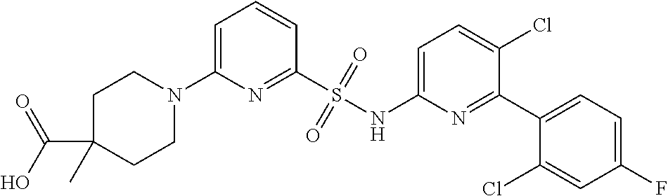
C1=C(N2CCC(C(O)=O)(C)CC2)N=C(S(NC2=CC=C(Cl)C(C3=CC=C(F)C=C3Cl)=N2)(=O)=O)C=C1
